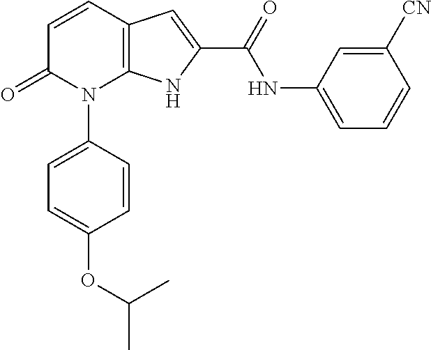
C12=C(C=CC(=O)N1C1=CC=C(OC(C)C)C=C1)C=C(C(NC1=CC=CC([CN])=C1)=O)N2
